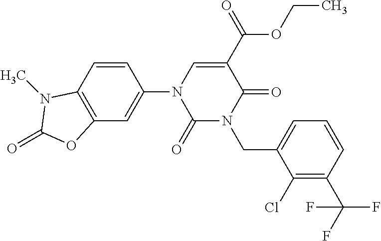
C1(=O)N(CC2=CC=CC(C(F)(F)F)=C2Cl)C(=O)C(C(OCC)=O)=CN1C1=CC2=C(C=C1)N(C)C(=O)O2
